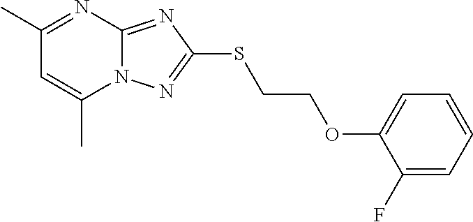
N12C(=NC(SCCOC3=CC=CC=C3F)=N1)N=C(C)C=C2C
